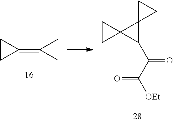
C(C([OEt])=O)(C1C2(C13CC3)CC2)=O.C1(=C2CC2)CC1
